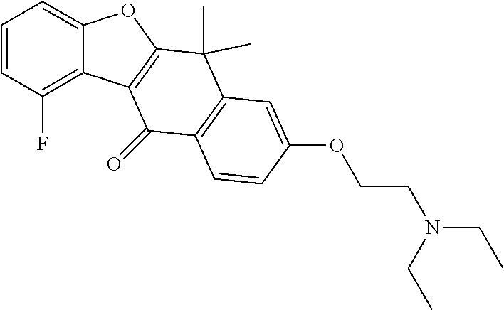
C1=CC(F)=C2C(=C1)OC1=C2C(=O)C2=C(C1(C)C)C=C(OCCN(CC)CC)C=C2
